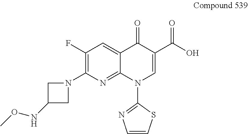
C1(F)=C(N2CC(NOC)C2)N=C2C(=C1)C(=O)C(C(O)=O)=CN2C1=NC=CS1
